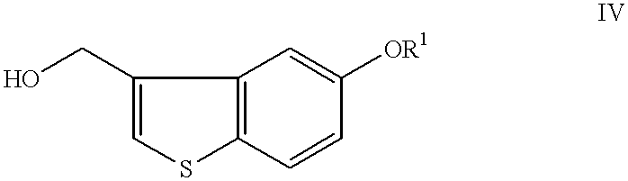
C12=C(C=CC([OR1])=C1)SC=C2CO
